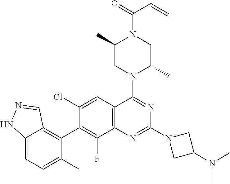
C12=CC=C(C)C(C3=C(F)C4=C(C=C3Cl)C(N3C(C)CN(C(=O)C=C)C(C)C3)=NC(N3CC(N(C)C)C3)=N4)=C1C=NN2
